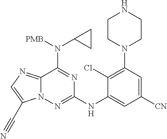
C12=NC=C(C#N)N1N=C(NC1=CC([CN])=CC(N3CCNCC3)=C1Cl)N=C2N([PMB])C1CC1
